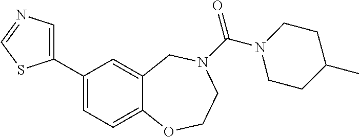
C1(C2=CC=C3C(=C2)CN(C(N2CCC(C)CC2)=O)CCO3)=CN=CS1
